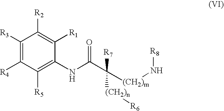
C1([R2])=C([R1])C(NC(C([(CH2)m]N[R8])([R7])[(CH2)n][R6])=O)=C([R5])C([R4])=C1[R3]
